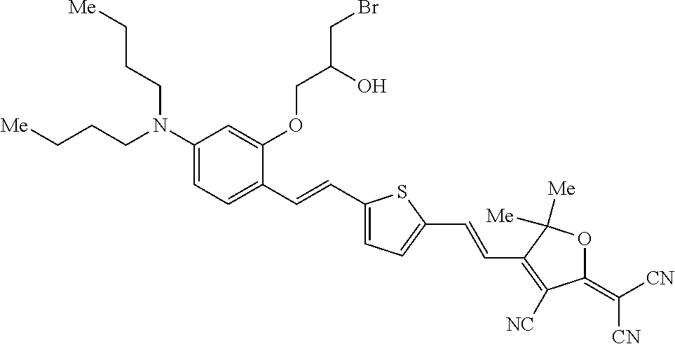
C1(N(CCC[Me])CCC[Me])=CC=C(C=CC2=CC=C(C=CC3=C([NC])C(=C([CN])[CN])OC3([Me])[Me])S2)C(OCC(CBr)O)=C1
